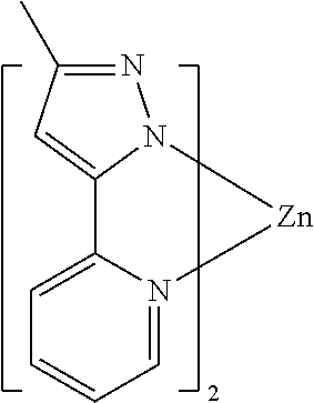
C1=C2N(=CC=C1)[Zn]N1N=C(C)C=C21
